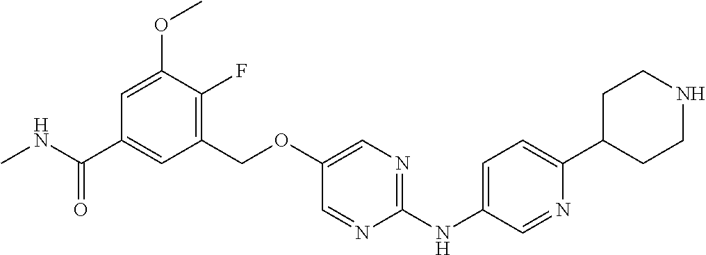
C1(COC2=CN=C(NC3=CC=C(C4CCNCC4)N=C3)N=C2)=C(F)C(OC)=CC(C(NC)=O)=C1
